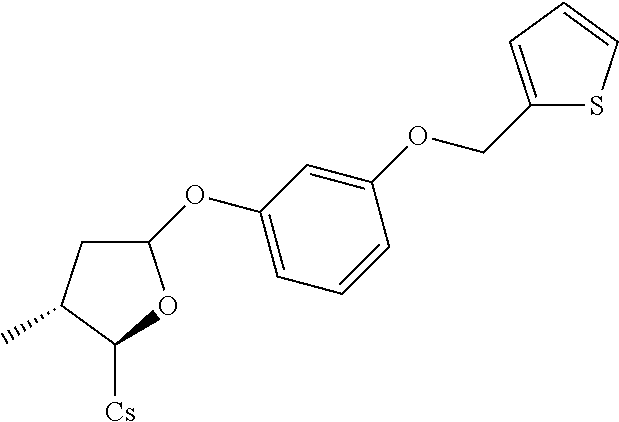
C1C(C)C([Cs])OC1OC1=CC=CC(OCC2=CC=CS2)=C1
